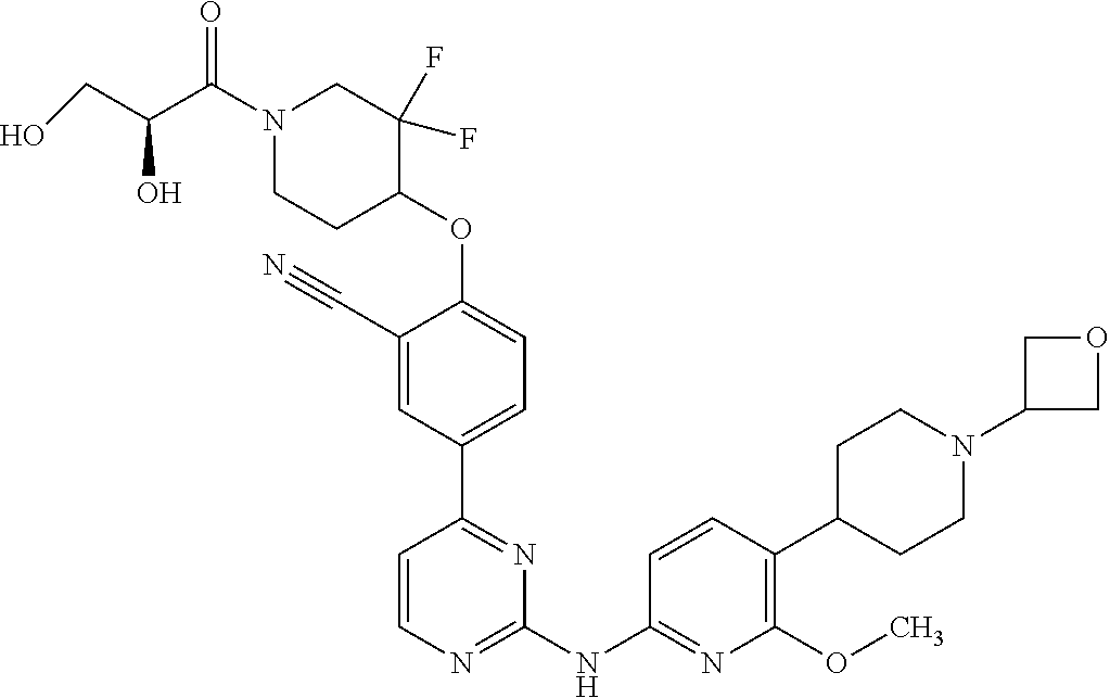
C1(C#N)=CC(C2=NC(NC3=NC(OC)=C(C4CCN(C5COC5)CC4)C=C3)=NC=C2)=CC=C1OC1C(F)(F)CN(C(C(CO)O)=O)CC1
